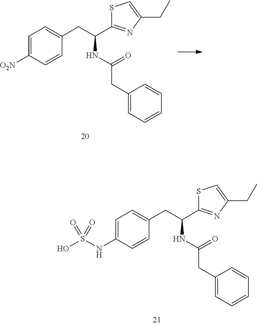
C1=C([O2N])C=CC(CC(C2=NC(CC)=CS2)NC(CC2=CC=CC=C2)=O)=C1.C1=C(NS(O)(=O)=O)C=CC(CC(C2=NC(CC)=CS2)NC(CC2=CC=CC=C2)=O)=C1
